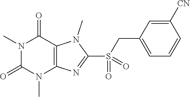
N1(C)C(=O)N(C)C2=C(C1=O)N(C)C(S(=O)(CC1=CC=CC([CN])=C1)=O)=N2
